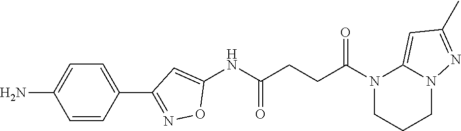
C1(NC(CCC(N2CCCN3C2=CC(C)=N3)=O)=O)=CC(C2=CC=C(N)C=C2)=NO1
